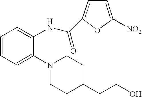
C1=CC=C(N2CCC(CCO)CC2)C(NC(C2=CC=C([NO2])O2)=O)=C1
